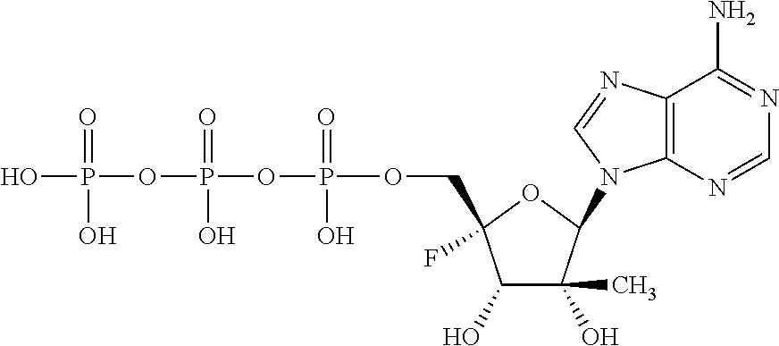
C1(O)C(O)(C)C(N2C3=C(N=C2)C(N)=NC=N3)OC1(COP(OP(OP(O)(=O)O)(=O)O)(=O)O)F
